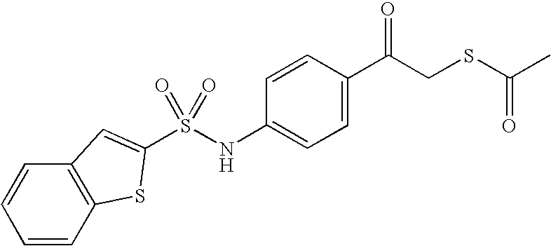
S(NC1=CC=C(C(CSC(C)=O)=O)C=C1)(=O)(=O)C1=CC2=C(C=CC=C2)S1
